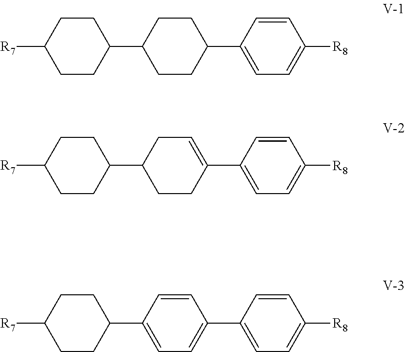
C1(C2CCC(C3=CC=C([R8])C=C3)CC2)CCC([R7])CC1.C1(C2CCC(C3=CC=C([R8])C=C3)=CC2)CCC([R7])CC1.C1(C2=CC=C(C3=CC=C([R8])C=C3)C=C2)CCC([R7])CC1
